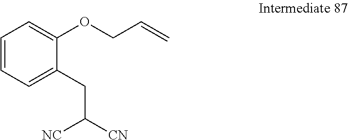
C1=CC=C(CC([CN])[NC])C(OCC=C)=C1
